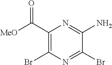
C1(C([MeO])=O)=C(Br)N=C(Br)C(N)=N1
